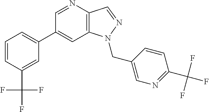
C1(C2=CC=CC(C(F)(F)F)=C2)=CC2=C(C=NN2CC2=CN=C(C(F)(F)F)C=C2)N=C1
